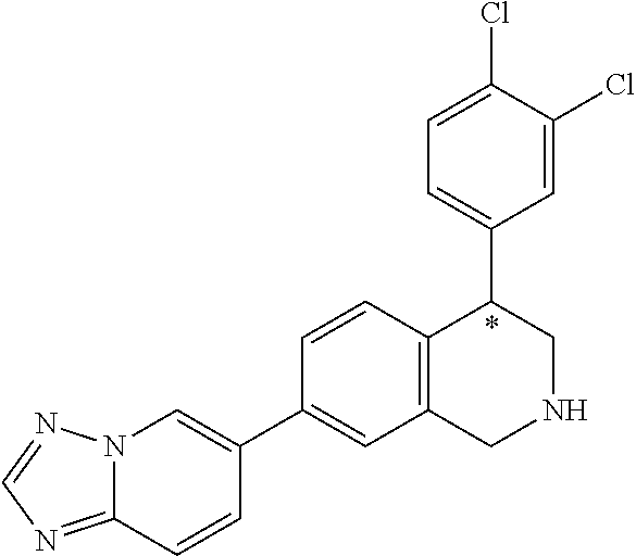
N12C=C(C3=CC4=C(C=C3)C(C3=CC=C(Cl)C(Cl)=C3)CNC4)C=CC1=NC=N2
